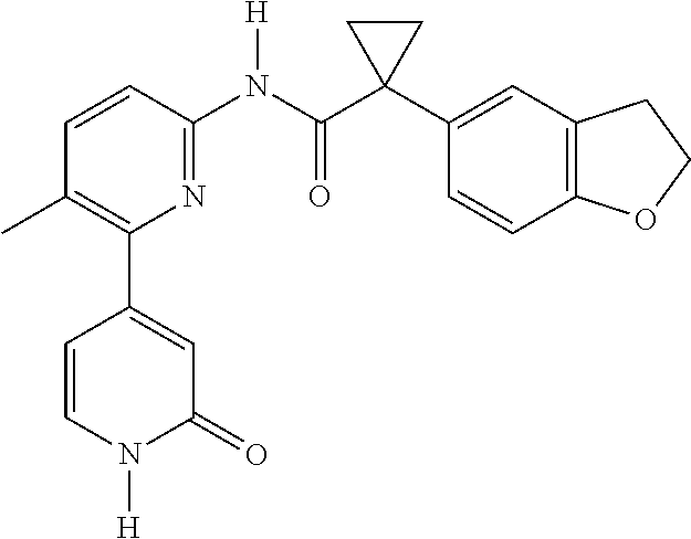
C1=CC(N(C(C2(C3=CC4=C(C=C3)OCC4)CC2)=O)[H])=NC(C2=CC(=O)N([H])C=C2)=C1C
